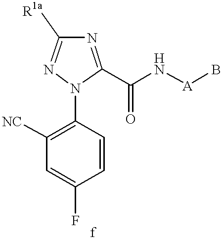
C1=CC(N2C(C(N[A]B)=O)=NC([R1a])=N2)=C([NC])C=C1F
